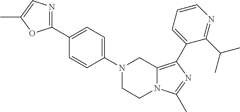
N1(C2=CC=C(C3=NC=C(C)O3)C=C2)CCN2C(=C(C3=CC=CN=C3C(C)C)N=C2C)C1
